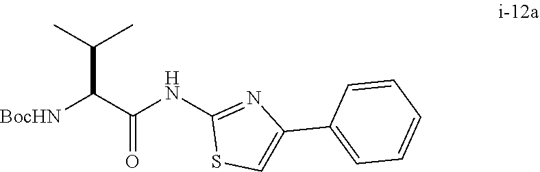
C(C(=O)NC1=NC(C2=CC=CC=C2)=CS1)([BocHN])C(C)C
